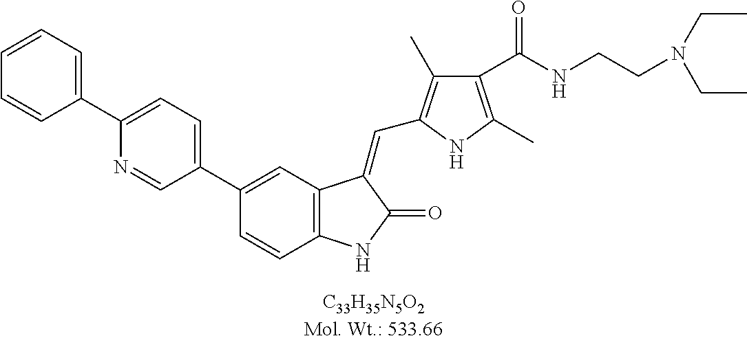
C1(C2=CC3=C(C=C2)NC(=O)C3=CC2=C(C)C(C(NCCN(CC)CC)=O)=C(C)N2)=CC=C(C2=CC=CC=C2)N=C1
